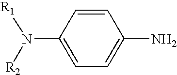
C1(N([R2])[R1])=CC=C(N)C=C1
